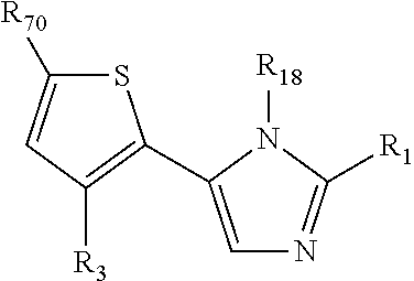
S1C([R70])=CC([R3])=C1C1=CN=C([R1])N1[R18]
